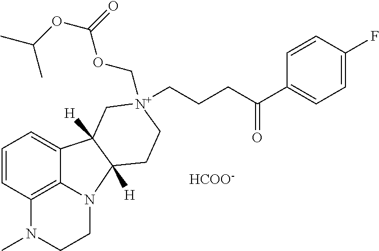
C1N2C3=C(N(C)C1)C=CC=C3C1([H])C2([H])CC[N+](COC(OC(C)C)=O)(CCCC(C2=CC=C(F)C=C2)=O)C1.[HCOO-]
